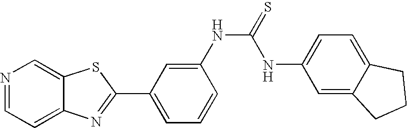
C12=CC=NC=C1SC(C1=CC=CC(NC(=S)NC3=CC=C4C(=C3)CCC4)=C1)=N2
